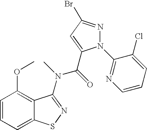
C1=CC=C2C(=C1OC)C(N(C)C(=O)C1=CC(Br)=NN1C1=NC=CC=C1Cl)=NS2
